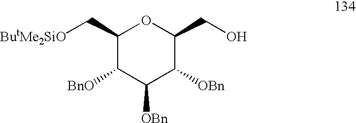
C1(C[ButMe2SiO])C([BnO])C([OBn])C([OBn])C(CO)O1
